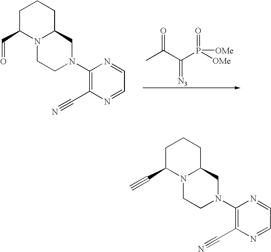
CC(C(P(=O)([OMe])[OMe])=[N3])=O.C1C(C=O)N2C(CC1)CN(C1=C(C#N)N=CC=N1)CC2.C1C(C#C)N2C(CC1)CN(C1=C(C#N)N=CC=N1)CC2
